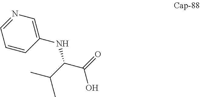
CC(C(C(=O)O)NC1=CN=CC=C1)C
